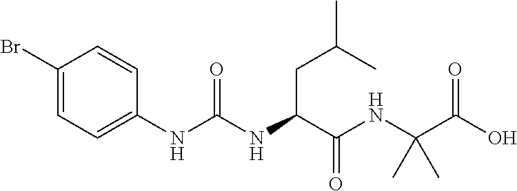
C(C(NC(=O)NC1=CC=C(Br)C=C1)C(NC(C(O)=O)(C)C)=O)C(C)C
